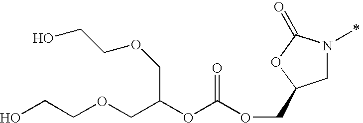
C1N(C)C(=O)OC1COC(OC(COCCO)COCCO)=O
